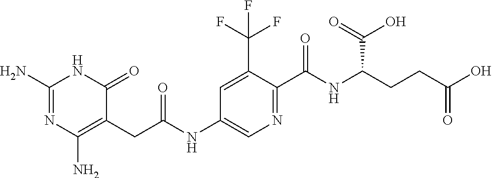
N1=C(N)NC(=O)C(CC(=O)NC2=CN=C(C(=O)NC(C(=O)O)CCC(=O)O)C(C(F)(F)F)=C2)=C1N
